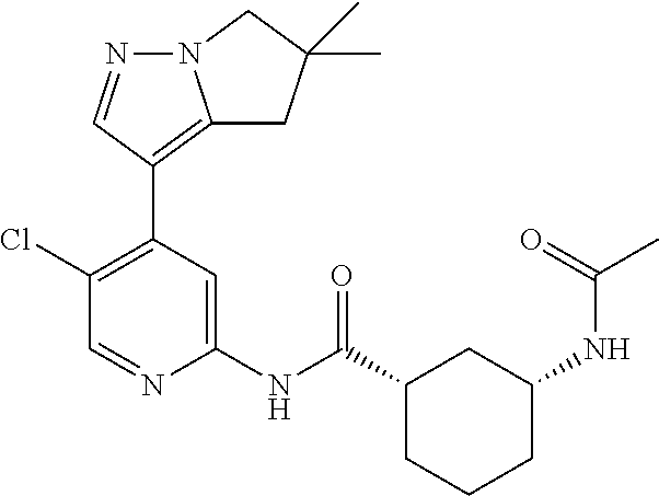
C1(Cl)=C(C2=C3N(N=C2)CC(C)(C)C3)C=C(NC(C2CCCC(NC(C)=O)C2)=O)N=C1
